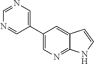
C1(C2=CN=CN=C2)=CN=C2C(=C1)C=CN2
